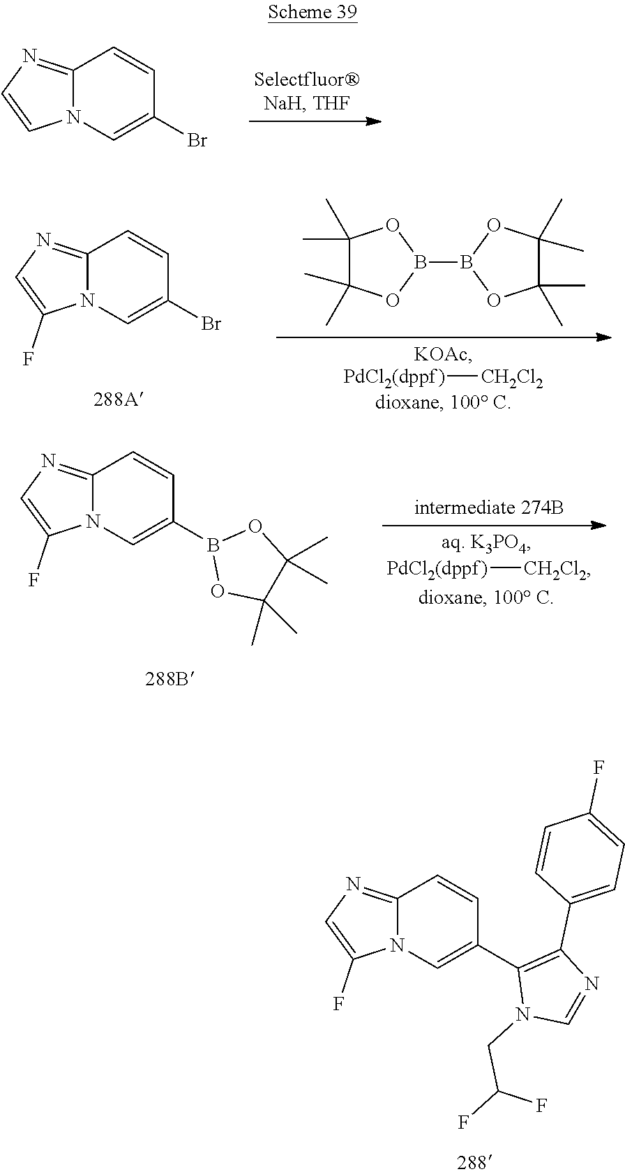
C12=NC=CN1C=C(Br)C=C2.[PdCl2(dppf)][CH2Cl2].C1(C)(C)C(C)(C)OB(B2OC(C)(C)C(C)(C)O2)O1.C12=NC=C(F)N1C=C(Br)C=C2.[PdCl2(dppf)][CH2Cl2].C12=NC=C(F)N1C=C(B1OC(C)(C)C(C)(C)O1)C=C2.C12=NC=C(F)N1C=C(C1=C(C3=CC=C(F)C=C3)N=CN1CC(F)F)C=C2
